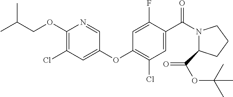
C1(OCC(C)C)=C(Cl)C=C(OC2=C(Cl)C=C(C(N3C(C(=O)OC(C)(C)C)CCC3)=O)C(F)=C2)C=N1
